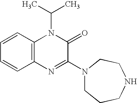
C1=CC2=C(C=C1)N=C(N1CCCNCC1)C(=O)N2C(C)C
